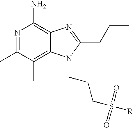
N1=C(C)C(C)=C2C(=C1N)N=C(CCC)N2CCCS([R])(=O)=O
